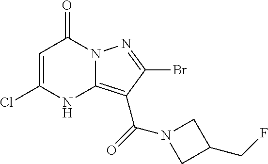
C1=C(Cl)NC2=C(C(=O)N3CC(CF)C3)C(Br)=NN2C1=O
